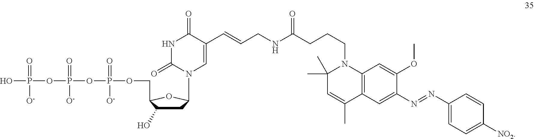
C1C(O)C(COP(OP(OP(O)(=O)[O-])(=O)[O-])(=O)[O-])OC1N1C=C(C=CCNC(CCCN2C(C)(C)C=C(C)C3=C2C=C(OC)C(N=NC2=CC=C([NO2])C=C2)=C3)=O)C(=O)NC1=O
